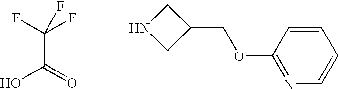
OC(=O)C(F)(F)F.N1CC(COC2=NC=CC=C2)C1
